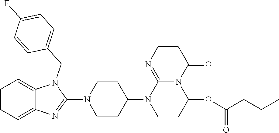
C1=CC=C2C(=C1)N(CC1=CC=C(F)C=C1)C(N1CCC(N(C3=NC=CC(=O)N3C(OC(=O)CCC)C)C)CC1)=N2
